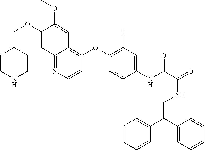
C(OC1=CC2=NC=CC(OC3=C(F)C=C(NC(C(=O)NCC(C4=CC=CC=C4)C4=CC=CC=C4)=O)C=C3)=C2C=C1OC)C1CCNCC1
